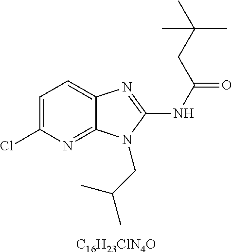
C1=C(Cl)N=C2C(=C1)N=C(NC(=O)CC(C)(C)C)N2CC(C)C.[C16H23ClN4O]
